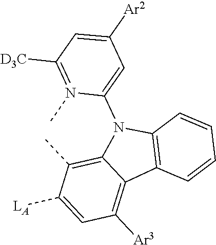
C1=C([LA])C(C)=C2C(=C1[Ar3])C1=C(N2C2=CC([Ar2])=CC([D3C])=N2C)C=CC=C1
